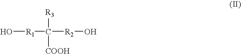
O[R1]C([R2]O)([R3])[COOH]
